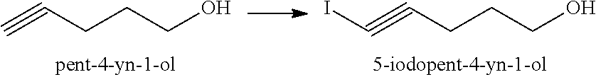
C#CCCCO.C(#CCCCO)I
